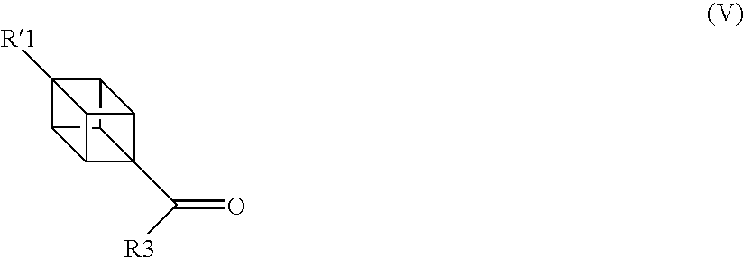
C12([R1])C3C4C5(C([R3])=O)C(C14)C2C53
